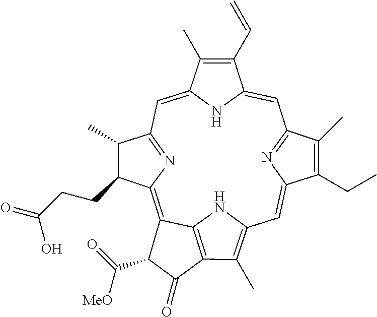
C1=C2NC(=CC3=NC(=C4C5=C(C(C)=C(C=C6N=C1C(C)=C6CC)N5)C(=O)C4C([MeO])=O)C(CCC(=O)O)C3C)C(C)=C2C=C
